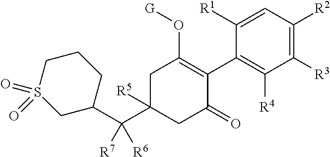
C1([R1])=CC([R2])=C([R3])C([R4])=C1C1=C(O[G])CC(C(C2CS(=O)(=O)CCC2)([R7])[R6])([R5])CC1=O
